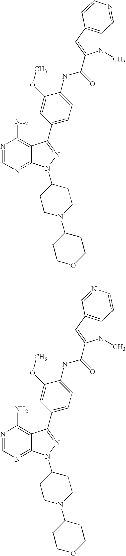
N1=CN=C2C(=C1N)C(C1=CC=C(NC(=O)C3=CC4=C(N3C)C=NC=C4)C(OC)=C1)=NN2C1CCN(C2CCOCC2)CC1.N1=CN=C2C(=C1N)C(C1=CC=C(NC(=O)C3=CC4=C(N3C)C=CN=C4)C(OC)=C1)=NN2C1CCN(C2CCOCC2)CC1
